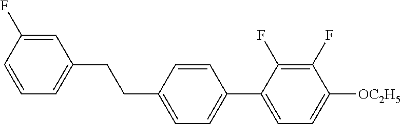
C1=C(F)C=CC=C1CCC1=CC=C(C2=CC=C([OC2H5])C(F)=C2F)C=C1
